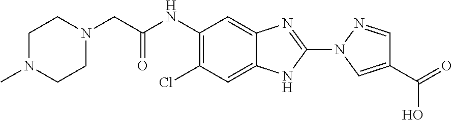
C1(NC(=O)CN2CCN(C)CC2)=C(Cl)C=C2C(=C1)N=C(N1C=C(C(=O)O)C=N1)N2
